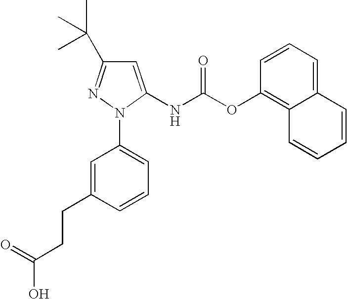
C(C1=CC(N2C(NC(OC3=C4C(=CC=C3)C=CC=C4)=O)=CC(C(C)(C)C)=N2)=CC=C1)CC(O)=O
